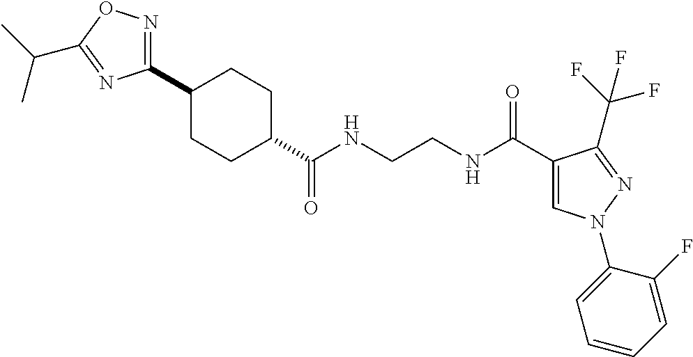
C1(C2=NOC(C(C)C)=N2)CCC(C(=O)NCCNC(=O)C2=CN(C3=CC=CC=C3F)N=C2C(F)(F)F)CC1
